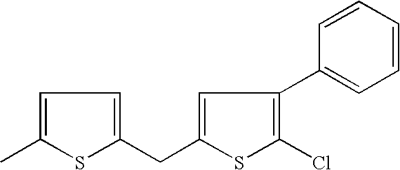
C1=C(C)SC(CC2=CC(C3=CC=CC=C3)=C(Cl)S2)=C1
